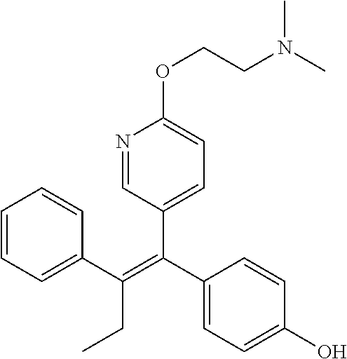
C1=CC=C(C(=C(C2=CC=C(O)C=C2)C2=CC=C(OCCN(C)C)N=C2)CC)C=C1
